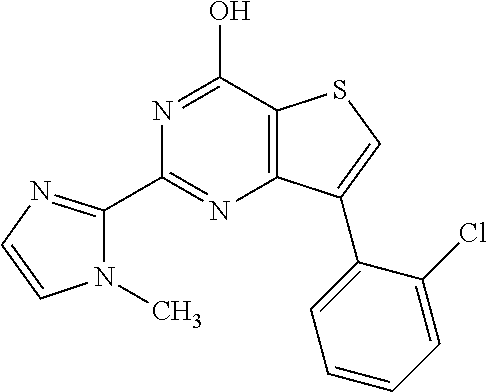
C1(C2=NC3=C(C(O)=N2)SC=C3C2=CC=CC=C2Cl)=NC=CN1C
